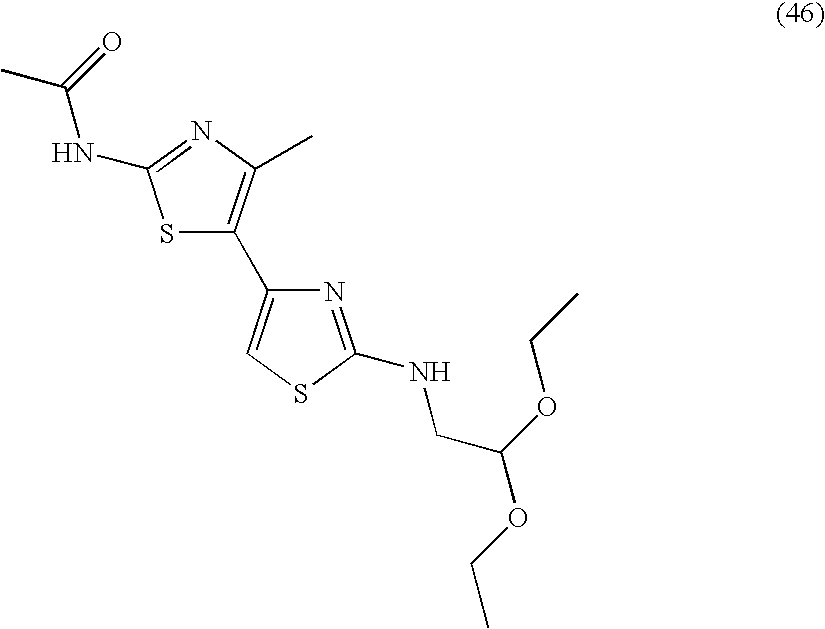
S1C(C2=CSC(NCC(OCC)OCC)=N2)=C(C)N=C1NC(C)=O
